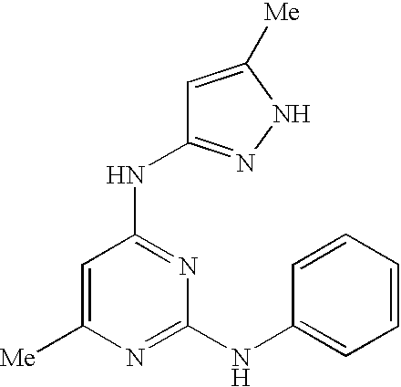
C1=C([Me])N=C(NC2=CC=CC=C2)N=C1NC1=NNC([Me])=C1
